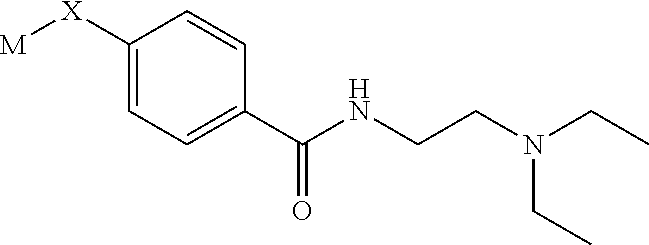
C1=C([X][M])C=CC(C(NCCN(CC)CC)=O)=C1
